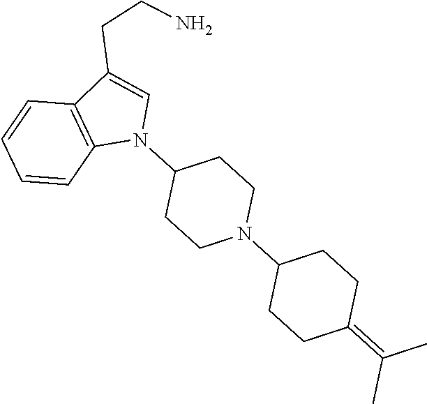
C1=CC2=C(C=C1)N(C1CCN(C3CCC(=C(C)C)CC3)CC1)C=C2CCN
